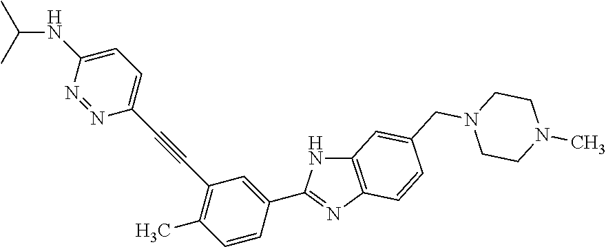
C12=C(N=C(C3=CC(C#CC4=CC=C(NC(C)C)N=N4)=C(C)C=C3)N1)C=CC(CN1CCN(C)CC1)=C2
